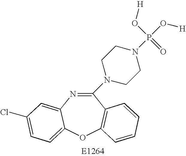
C1(N2CCN(P(O[H])(O[H])=O)CC2)=NC2=CC(Cl)=CC=C2OC2=C1C=CC=C2
